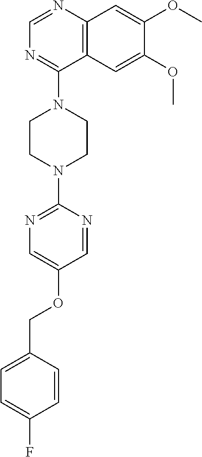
C12=C(N=CN=C1N1CCN(C3=NC=C(OCC4=CC=C(F)C=C4)C=N3)CC1)C=C(OC)C(OC)=C2
